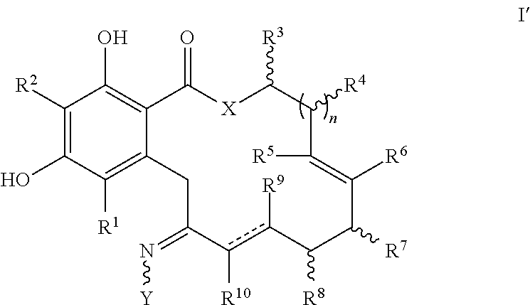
C1([R2])=C(O)C([R1])=C2C(=C1O)C(=O)[X]C([R3])C([R4])C([R5])=C([R6])C([R7])C([R8])c([R9])c([R10])C(=N[Y])C2
